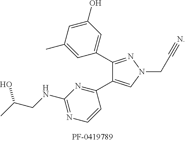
C1(C2=CC(O)=CC(C)=C2)=NN(CC#N)C=C1C1=NC(NCC(C)O)=NC=C1
